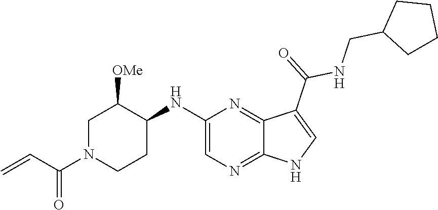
C1N(C(C=C)=O)CCC(NC2=CN=C3C(=N2)C(C(=O)NCC2CCCC2)=CN3)C1[OMe]
